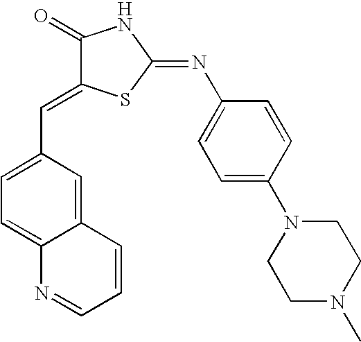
C12=CC(C=C3C(=O)NC(=NC4=CC=C(N5CCN(C)CC5)C=C4)S3)=CC=C1N=CC=C2
